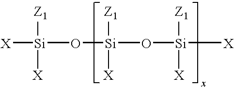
[X][Si]([X])([Z1])O[Si](O[Si]([X])([Z1])[X])([Z1])[X]
